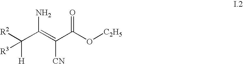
C(C(=C(C(O[C2H5])=O)[CN])N)([H])([R2])[R3]
